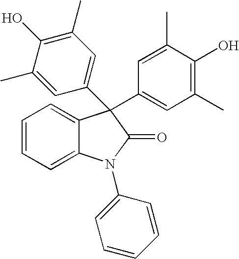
C1=CC=C2C(=C1)C(C1=CC(C)=C(O)C(C)=C1)(C1=CC(C)=C(O)C(C)=C1)C(=O)N2C1=CC=CC=C1
